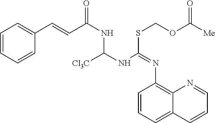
C1=CC=CC(C=CC(NC(NC(SCOC([Me])=O)=NC2=C3C(=CC=C2)C=CC=N3)[Cl3C])=O)=C1
